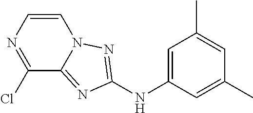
C1=C(NC2=NN3C(=N2)C(Cl)=NC=C3)C=C(C)C=C1C
